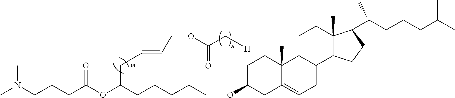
[m].CN(CCCC(OC(CCCCCOC1CC2=CCC3C(C2(C)CC1)CCC1(C)C3CCC1C(CCCC(C)C)C)CC=CCOC(C[H])=O)=O)C
